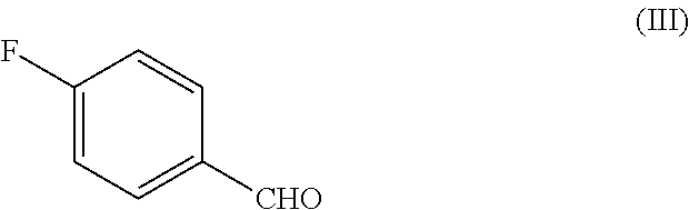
C1(F)=CC=C([CHO])C=C1
